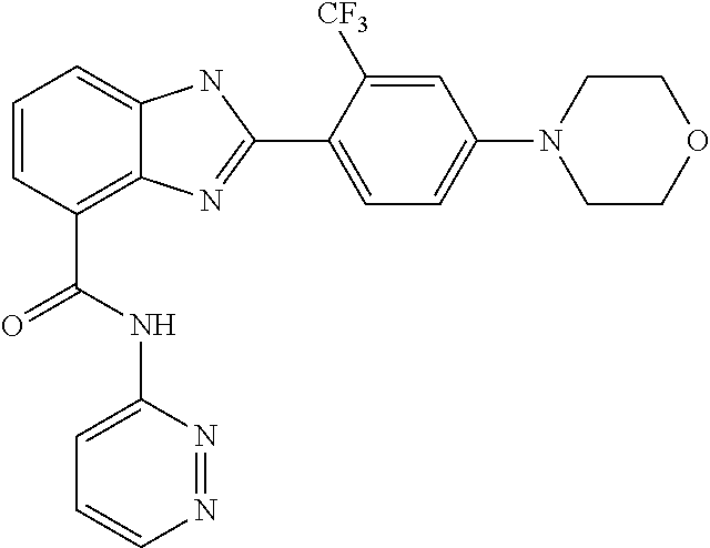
C1=CC(C(NC2=CC=CN=N2)=O)=C2C(=C1)NC(C1=CC=C(N3CCOCC3)C=C1[CF3])=N2
